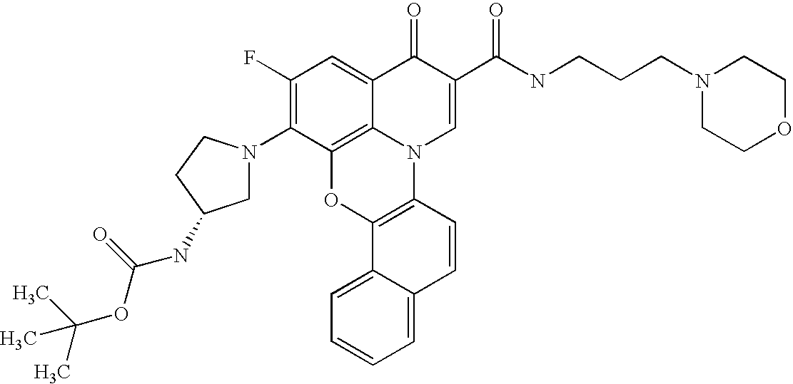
C12=C3C(=CC(F)=C1N1CC(NC(OC(C)(C)C)=O)CC1)C(=O)C(C(=O)NCCCN1CCOCC1)=CN3C1=C(O2)C2=CC=CC=C2C=C1
